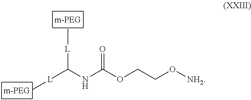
C[L]C(NC(OCCO[NH2])=O)[L]C
